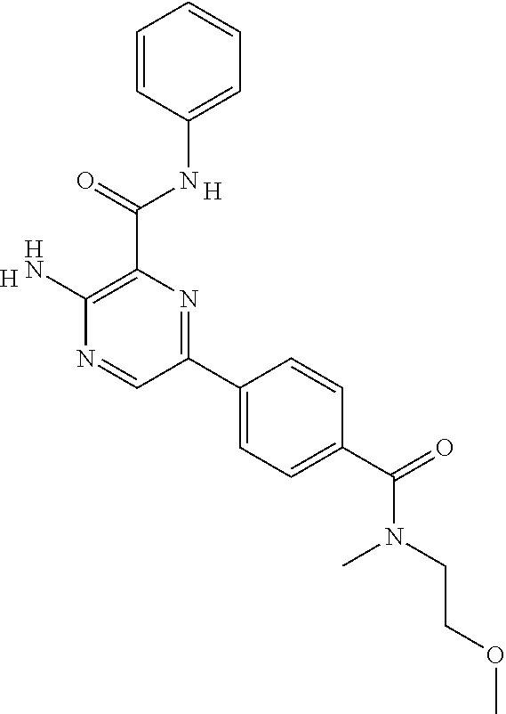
C1=C(NC(C2=C(N)N=CC(C3=CC=C(C(=O)N(CCOC)C)C=C3)=N2)=O)C=CC=C1.[H].[H]
